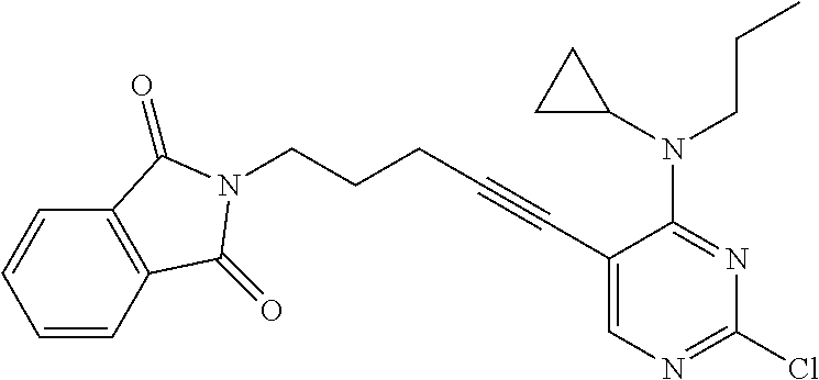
C1(C#CCCCN2C(=O)C3=C(C=CC=C3)C2=O)=CN=C(Cl)N=C1N(CCC)C1CC1
